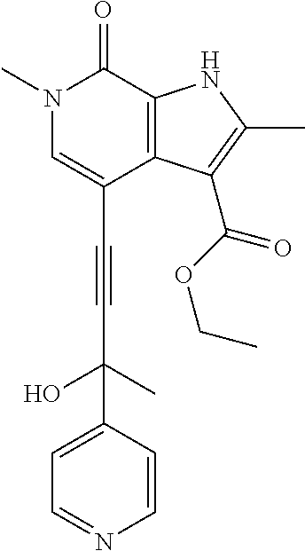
C(C1=CN(C)C(=O)C2=C1C(C(OCC)=O)=C(C)N2)#CC(O)(C)C1=CC=NC=C1
